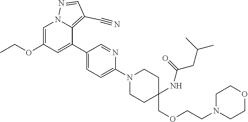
CCOC1=CN2C(=C(C#N)C=N2)C(C2=CC=C(N3CCC(COCCN4CCOCC4)(NC(=O)CC(C)C)CC3)N=C2)=C1
